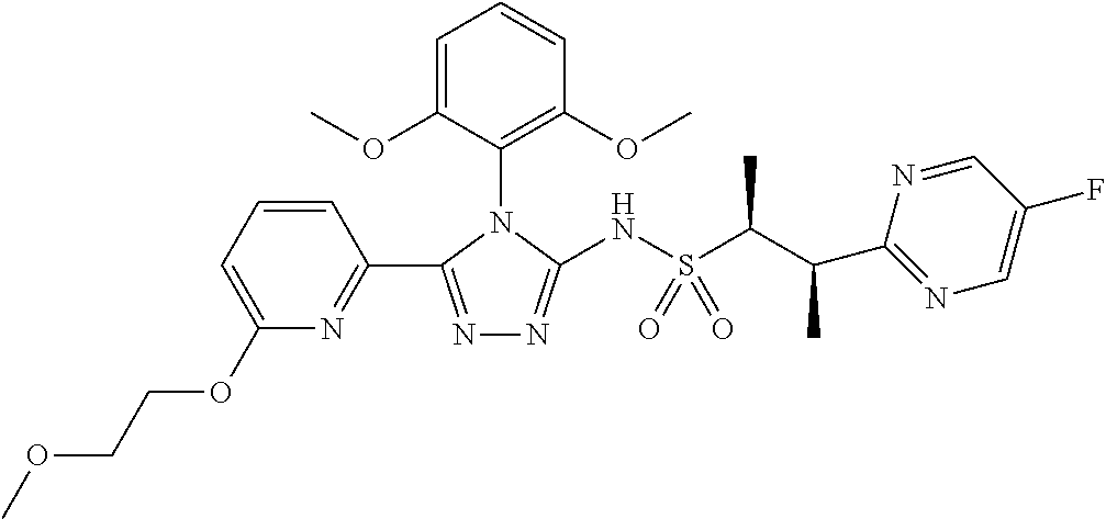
N1=C(C2=NC(OCCOC)=CC=C2)N(C2=C(OC)C=CC=C2OC)C(NS(C(C(C2=NC=C(F)C=N2)C)C)(=O)=O)=N1
